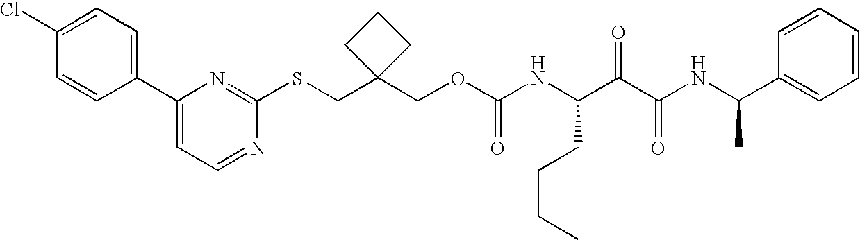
O(CC1(CSC2=NC(C3=CC=C(Cl)C=C3)=CC=N2)CCC1)C(NC(C(C(NC(C1=CC=CC=C1)C)=O)=O)CCCC)=O
